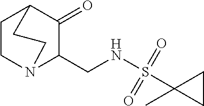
C1CN2C(CNS(=O)(=O)C3(C)CC3)C(=O)C1CC2
